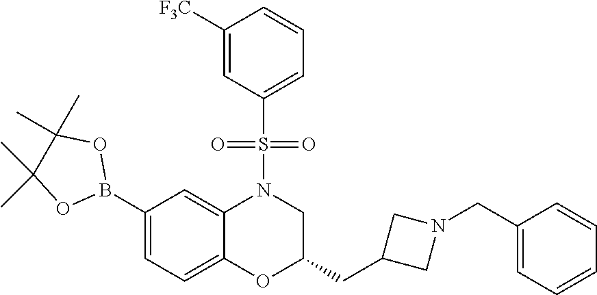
C1([F3C])=CC(S(=O)(=O)N2C3=CC(B4OC(C)(C)C(C)(C)O4)=CC=C3OC(CC3CN(CC4=CC=CC=C4)C3)C2)=CC=C1
